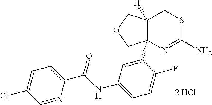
C1=NC(C(NC2=CC=C(F)C(C34N=C(N)SCC3([H])COC4)=C2)=O)=CC=C1Cl.[2 HCl]
